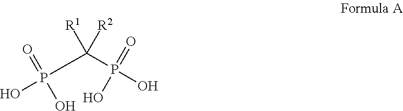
P(C(P(O)(=O)O)([R1])[R2])(O)(=O)O
